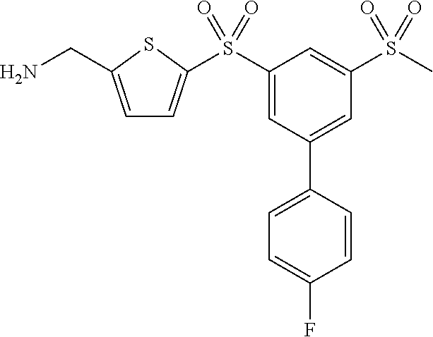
C1=C(CN)SC(S(C2=CC(C3=CC=C(F)C=C3)=CC(S(C)(=O)=O)=C2)(=O)=O)=C1
